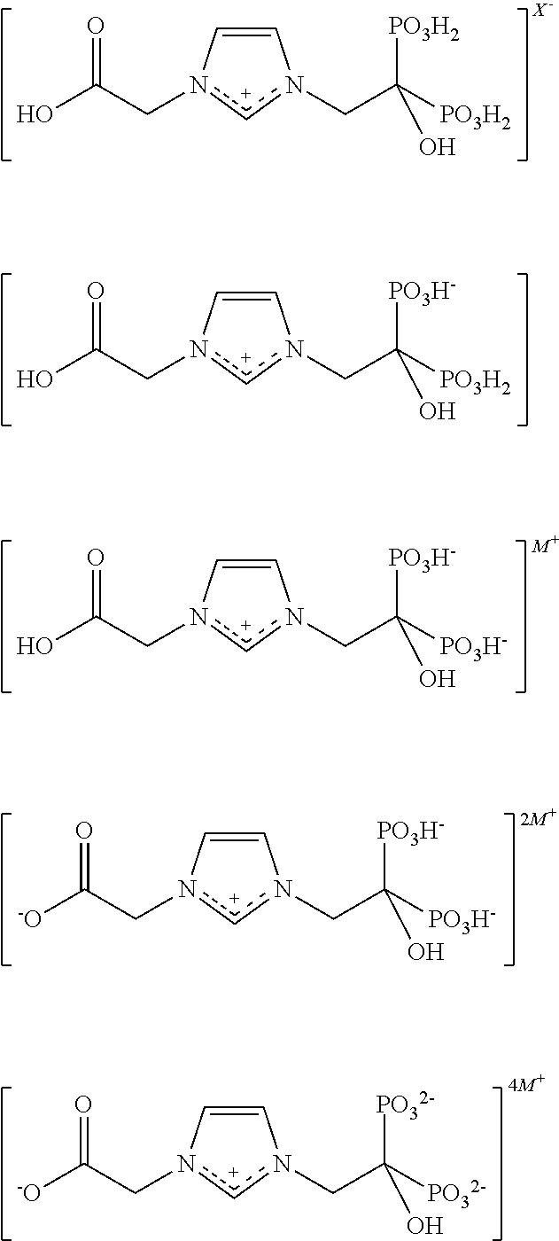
C1=Cn(CC(O)=O)cn1CC([PO3H2])([PO3H2])O.C1=Cn(CC(O)=O)cn1CC([PO3H2])([PO3H-])O.C1=Cn(CC(O)=O)cn1CC([PO3H-])([PO3H-])O.C1=Cn(CC([-O])=O)cn1CC([PO3H-])([PO3H-])O.C1=Cn(CC([-O])=O)cn1CC([PO32-])([PO32-])O
